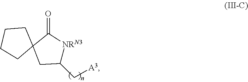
C1(C[A3])[NRN3]C(=O)C2(C1)CCCC2
